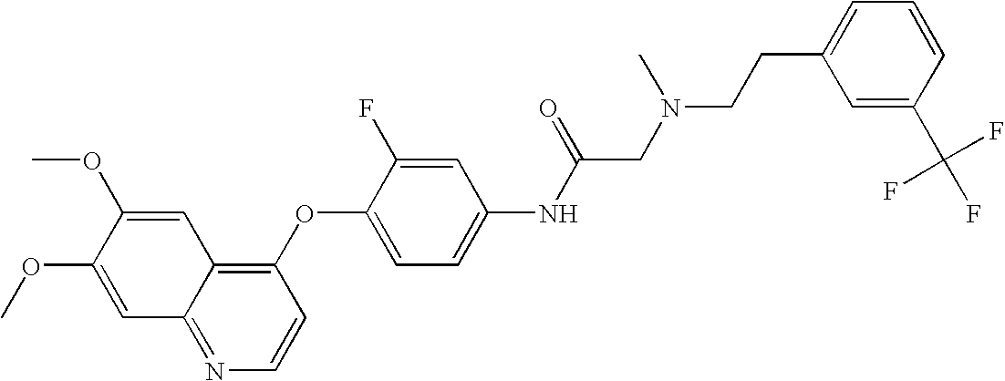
C1(OC2=CC=C(NC(=O)CN(CCC3=CC=CC(C(F)(F)F)=C3)C)C=C2F)=C2C(=NC=C1)C=C(OC)C(OC)=C2
